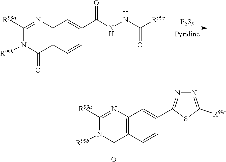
[P2S5].C1([R99a])=NC2=C(C(=O)N1[R99b])C=CC(C(NNC([R99c])=O)=O)=C2.C1([R99a])=NC2=C(C(=O)N1[R99b])C=CC(C1=NN=C([R99c])S1)=C2
